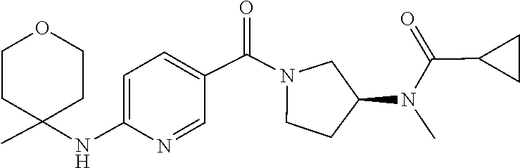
C1C(C)(NC2=CC=C(C(=O)N3CCC(N(C)C(=O)C4CC4)C3)C=N2)CCOC1
